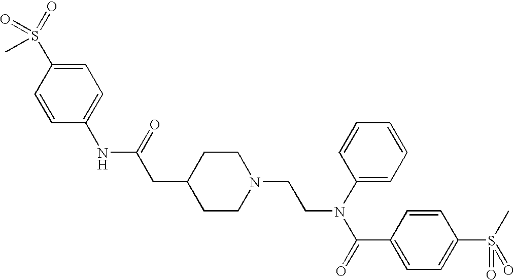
C1(NC(=O)CC2CCN(CCN(C(C3=CC=C(S(C)(=O)=O)C=C3)=O)C3=CC=CC=C3)CC2)=CC=C(S(=O)(=O)C)C=C1
